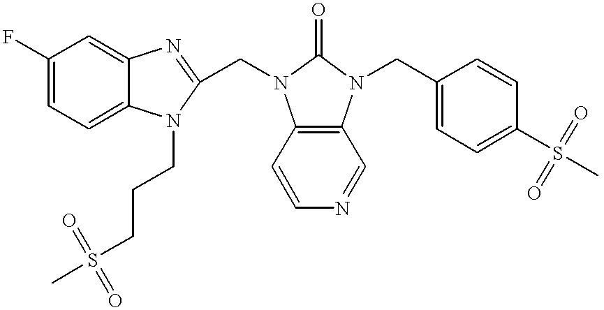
C1(F)=CC=C2C(=C1)N=C(CN1C3=C(N(CC4=CC=C(S(C)(=O)=O)C=C4)C1=O)C=NC=C3)N2CCCS(C)(=O)=O
